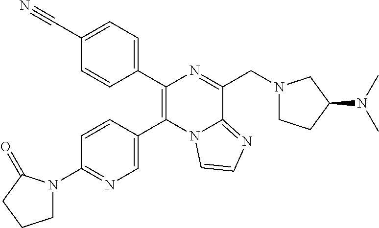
C1(C#N)=CC=C(C2=C(C3=CN=C(N4CCCC4=O)C=C3)N3C(=NC=C3)C(CN3CCC(N(C)C)C3)=N2)C=C1
